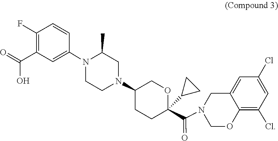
C1=C2C(=C(Cl)C=C1Cl)OCN(C(C1(C3CC3)CCC(N3CC(C)N(C4=CC(C(=O)O)=C(F)C=C4)CC3)CO1)=O)C2
